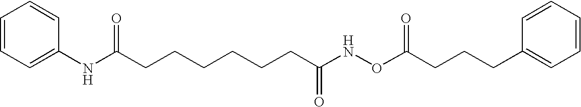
C1=CC=C(NC(CCCCCCC(NOC(CCCC2=CC=CC=C2)=O)=O)=O)C=C1
